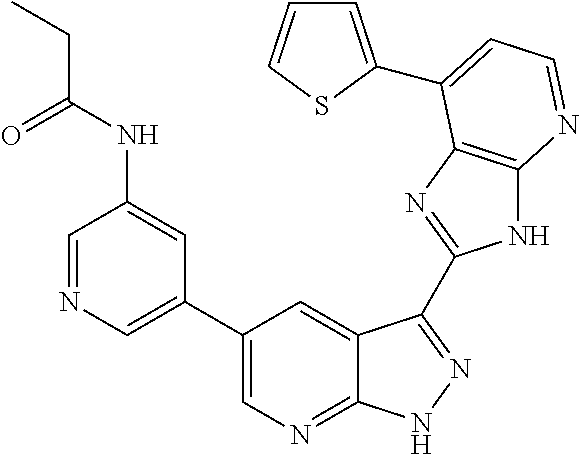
C1=NC=C(C2=CN=C3C(=C2)C(C2=NC4=C(N2)N=CC=C4C2=CC=CS2)=NN3)C=C1NC(CC)=O
